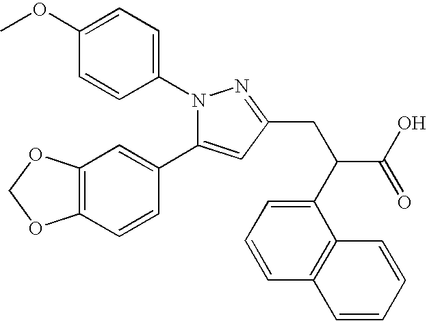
C1=C(OC)C=CC(N2C(C3=CC4=C(C=C3)OCO4)=CC(CC(C(O)=O)C3=CC=CC4=C3C=CC=C4)=N2)=C1
